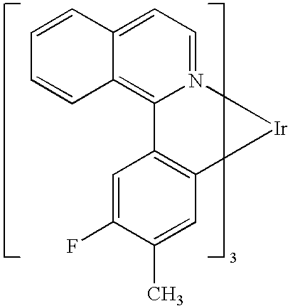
C1=CC2=CC=N3C(=C2C=C1)C1=C(C=C(C)C(F)=C1)[Ir]3
